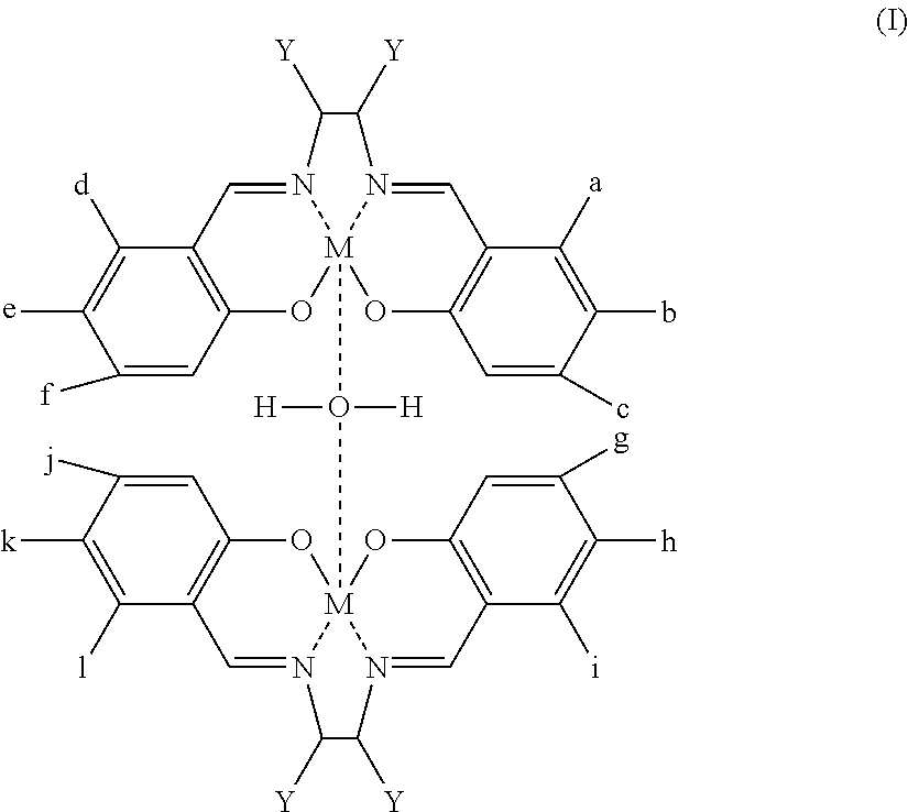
C1([f])=CC2=C(C([d])=C1[e])C=N1[M]3(O([M]456OC7=C(C([l])=C([k])C([j])=C7)C=N4C([Y])C([Y])N5=CC4=C(O6)C=C([g])C([h])=C4[i])([H])[H])(O2)OC2=C(C=N3C([Y])C1[Y])C([a])=C(b)C(c)=C2
